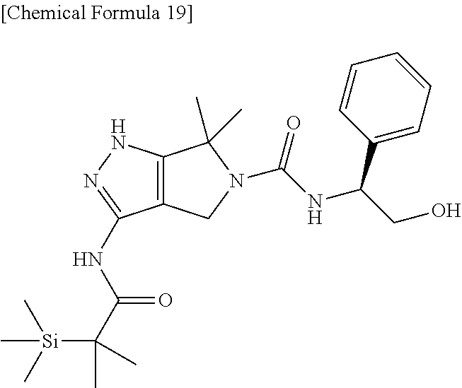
C12=C(CN(C(=O)NC(C3=CC=CC=C3)CO)C1(C)C)C(NC(C([Si](C)(C)C)(C)C)=O)=NN2
